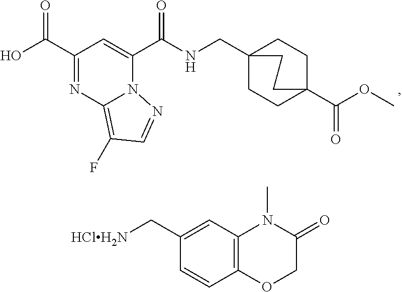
C(=O)(C1=CC(C(=O)O)=NC2=C(F)C=NN21)NCC12CCC(C(OC)=O)(CC1)CC2.[HClH2N]CC1=CC2=C(C=C1)OCC(=O)N2C
